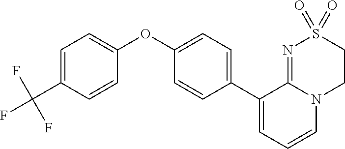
C1(OC2=CC=C(C(F)(F)F)C=C2)=CC=C(C2=CC=CN3C2=NS(=O)(=O)CC3)C=C1
